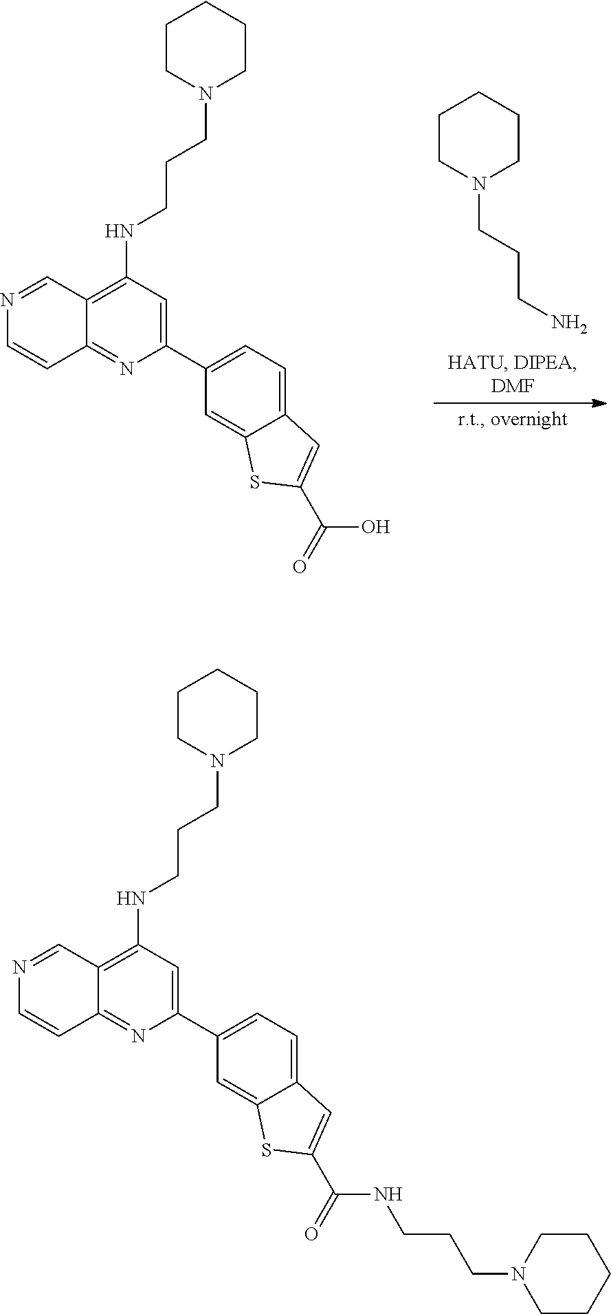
C1CN(CCCN)CCC1.C12=C(NCCCN3CCCCC3)C=C(C3=CC=C4C(=C3)SC(C(O)=O)=C4)N=C1C=CN=C2.C12=C(NCCCN3CCCCC3)C=C(C3=CC=C4C(=C3)SC(C(NCCCN3CCCCC3)=O)=C4)N=C1C=CN=C2
